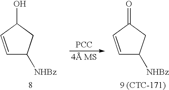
[PCC].[4 MS].C1=CC(=O)CC1[NHBz].C1=CC(O)CC1[NHBz]
